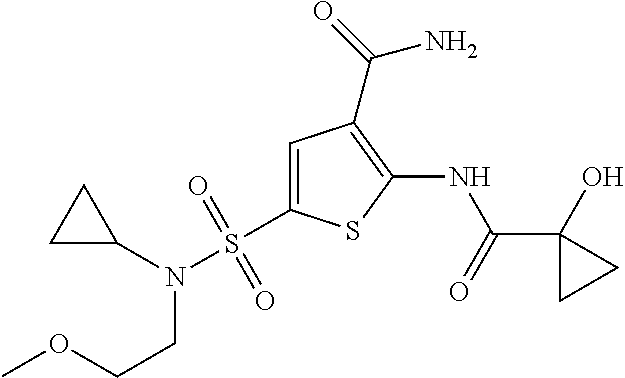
C1(C(=O)NC2=C(C(=O)N)C=C(S(N(C3CC3)CCOC)(=O)=O)S2)(O)CC1
